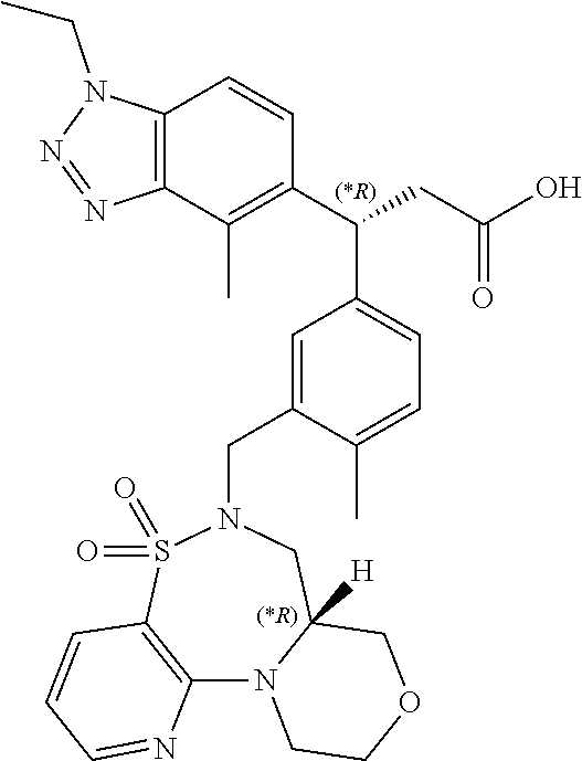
C12=C(C(C)=C(C(CC(O)=O)C3=CC=C(C)C(CN4S(=O)(=O)C5=C(N6C([H])(C4)COCC6)N=CC=C5)=C3)C=C1)N=NN2CC
